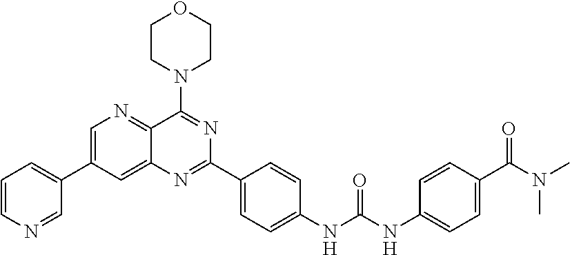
C1=C(C2=CC=CN=C2)C=C2C(=N1)C(N1CCOCC1)=NC(C1=CC=C(NC(NC3=CC=C(C(N(C)C)=O)C=C3)=O)C=C1)=N2
